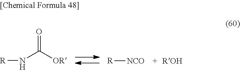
O=C(N[R])[OR].[R][NCO]
